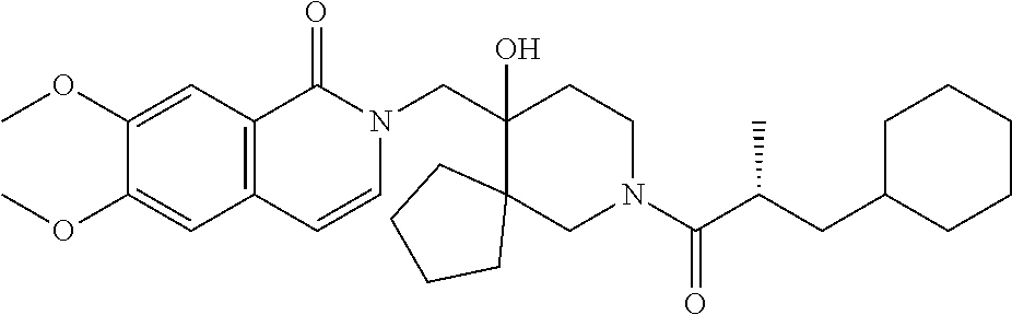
C1(CN2C(=O)C3=C(C=C2)C=C(OC)C(OC)=C3)(O)C2(CN(C(C(CC3CCCCC3)C)=O)CC1)CCCC2
